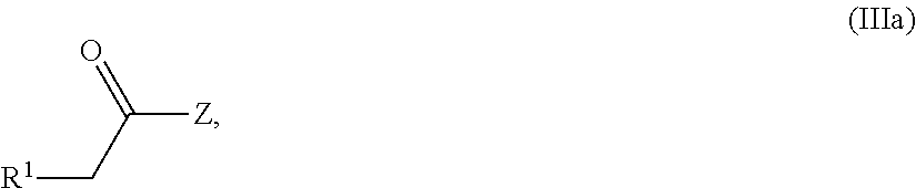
C([Z])(C[R1])=O
